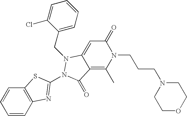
C12=C(C)N(CCCN3CCOCC3)C(=O)C=C1N(CC1=CC=CC=C1Cl)N(C1=NC3=C(C=CC=C3)S1)C2=O
